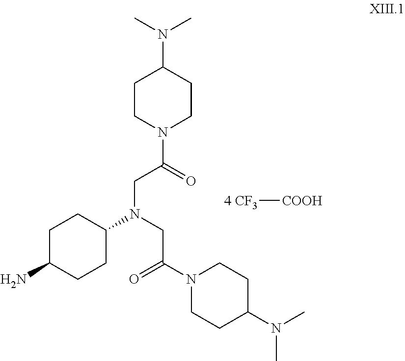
C1C(N)CCC(N(CC(N2CCC(N(C)C)CC2)=O)CC(N2CCC(N(C)C)CC2)=O)C1.[4 CF3][COOH]
